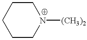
C1CN([(CH3)2])CCC1
